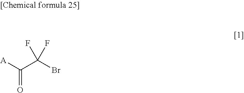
O=C([A])C(Br)(F)F
